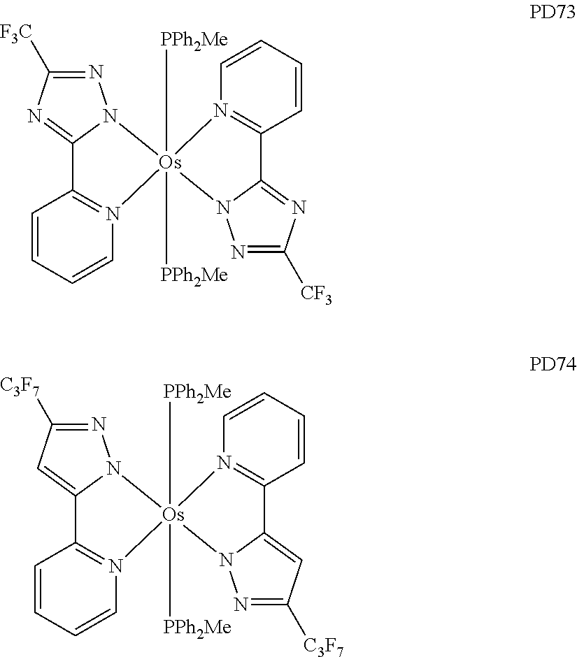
N1=C([F3C])N=C2N1[Os]1([PPh2Me])([PPh2Me])(N3=C2C=CC=C3)N2N=C([CF3])N=C2C2=N1C=CC=C2.N1=C([C3F7])C=C2N1[Os]1([PPh2Me])([PPh2Me])(N3=C2C=CC=C3)N2N=C([C3F7])C=C2C2=N1C=CC=C2
